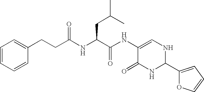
C(C(C(NC1=CNC(C2=CC=CO2)NC1=O)=O)NC(CCC1=CC=CC=C1)=O)C(C)C
